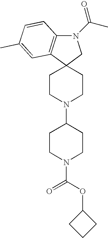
N1(C(=O)C)C2=C(C3(C1)CCN(C1CCN(C(=O)OC4CCC4)CC1)CC3)C=C(C)C=C2
